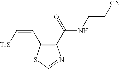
C1(C(NCC[CN])=O)=C(C=C[TrS])SC=N1
